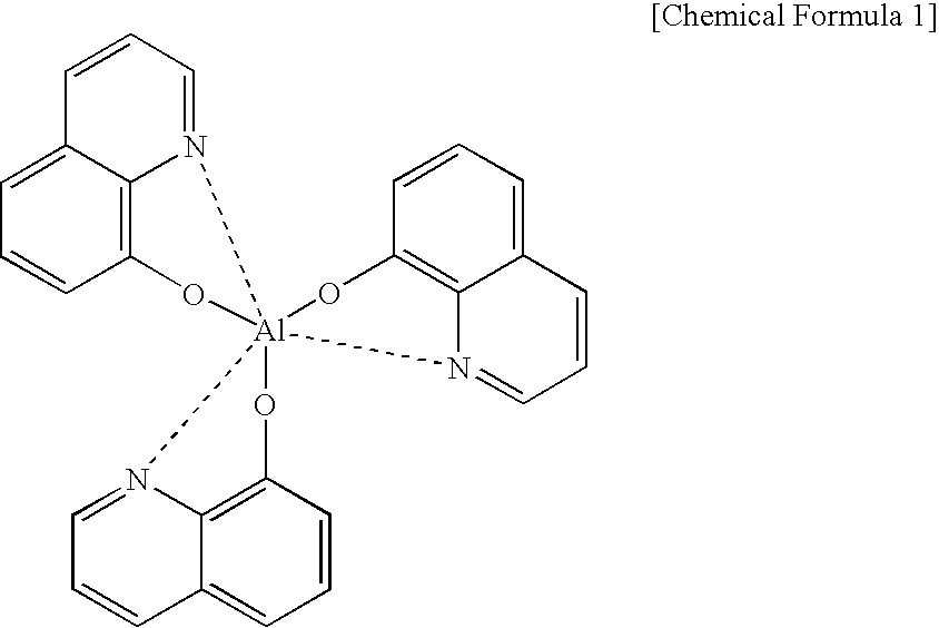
C12=C3C(=CC=C1)C=CC=N3[Al]13(N4=CC=CC5=CC=CC(=C54)O1)(N1=CC=CC4=CC=CC(=C41)O3)O2
